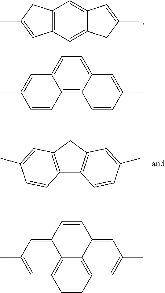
C12=C(C=C3C(=C1)C=C(C)C3)C=C(C)C2.C12=C(CC3=C1C=CC(C)=C3)C=C(C)C=C2.C12=C3C(=CC=C1C=C(C)C=C2)C=C(C)C=C3.C1=CC2=C3C4=C1C=C(C)C=C4C=CC3=CC(C)=C2
